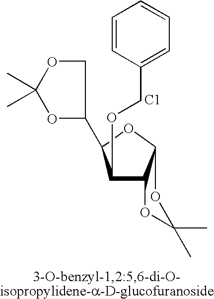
[C1].O1C(C)(C)OC2C1C(OCC1=CC=CC=C1)C(C1COC(C)(C)O1)O2
